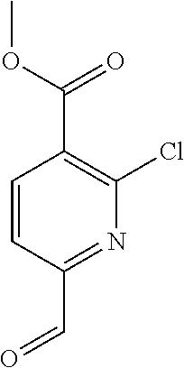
COC(C1=C(Cl)N=C(C=O)C=C1)=O
